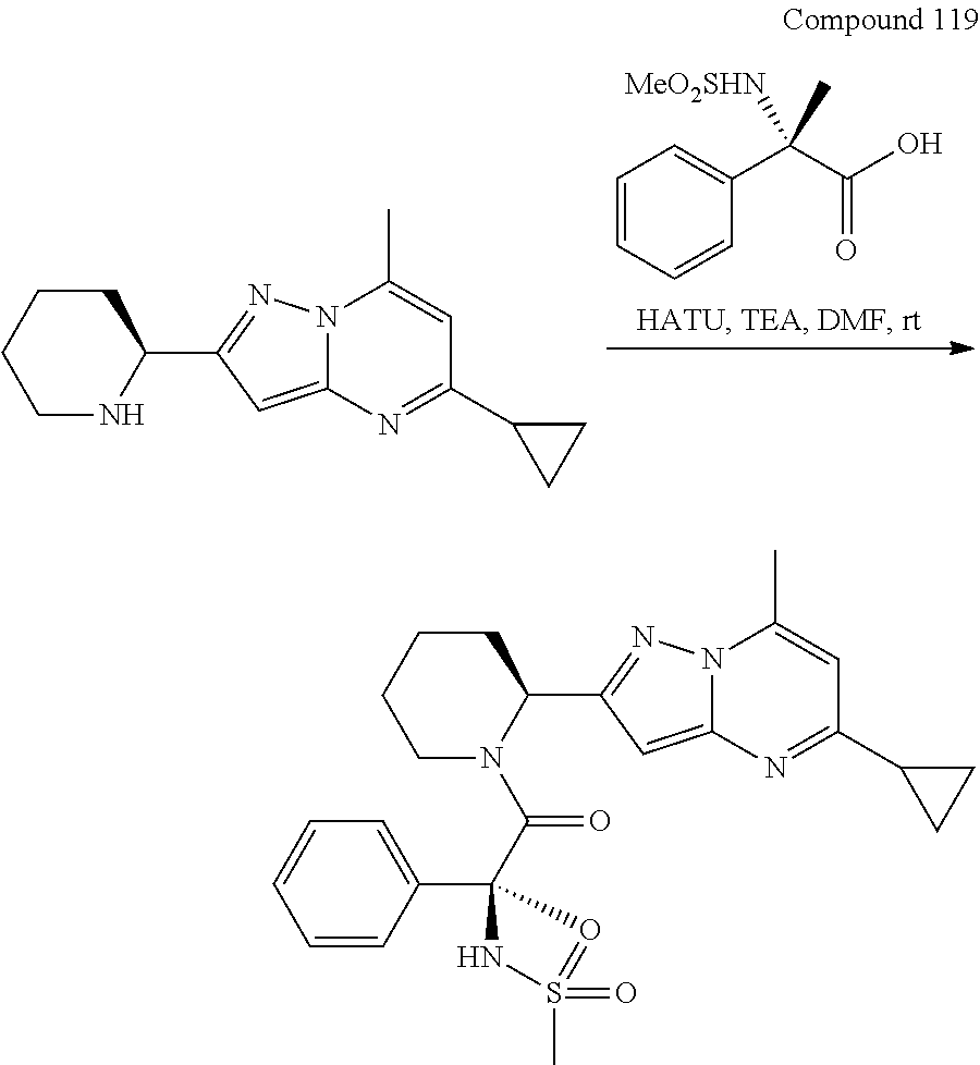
N12C(=CC(C3CCCCN3)=N1)N=C(C1CC1)C=C2C.C1=CC=CC(C(C(O)=O)([MeO2SHN])C)=C1.N12C(=CC(C3CCCCN3C(C3(C4=CC=CC=C4)NS(C)(=O)=O3)=O)=N1)N=C(C1CC1)C=C2C
